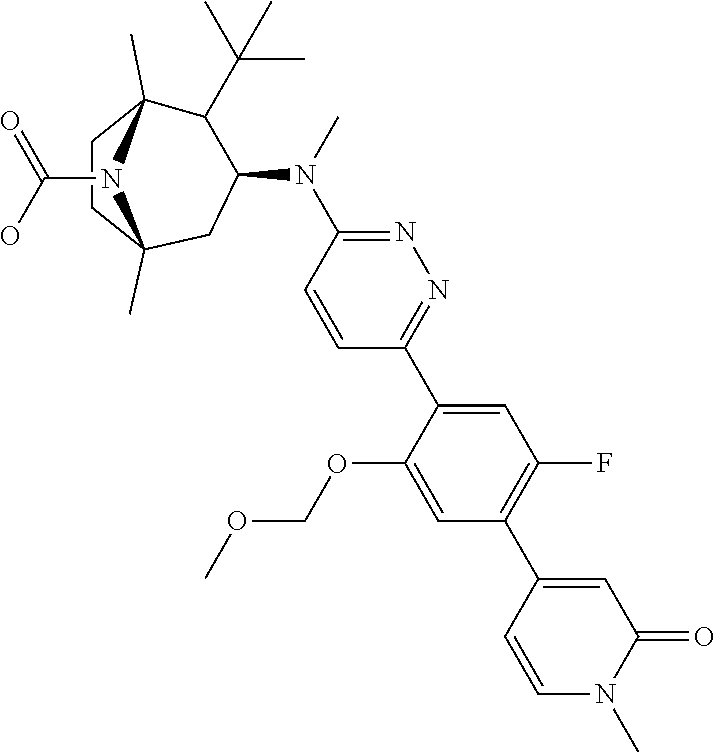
C1(F)=C(C2=CC(=O)N(C)C=C2)C=C(OCOC)C(C2=NN=C(N(C3C(C(C)(C)C)C4(C)CCC(C)(C3)N4C(O)=O)C)C=C2)=C1
